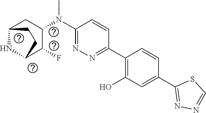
C1(C2=NN=C(N(C3CC4NC(C3F)CC4)C)C=C2)=C(O)C=C(C2=NN=CS2)C=C1
